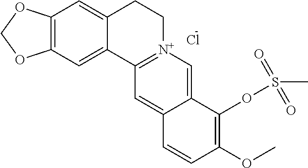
C12=C(C=C3C(=C1)C1=[N+](CC3)C=C3C(=C1)C=CC(OC)=C3OS(C)(=O)=O)OCO2.Cl
